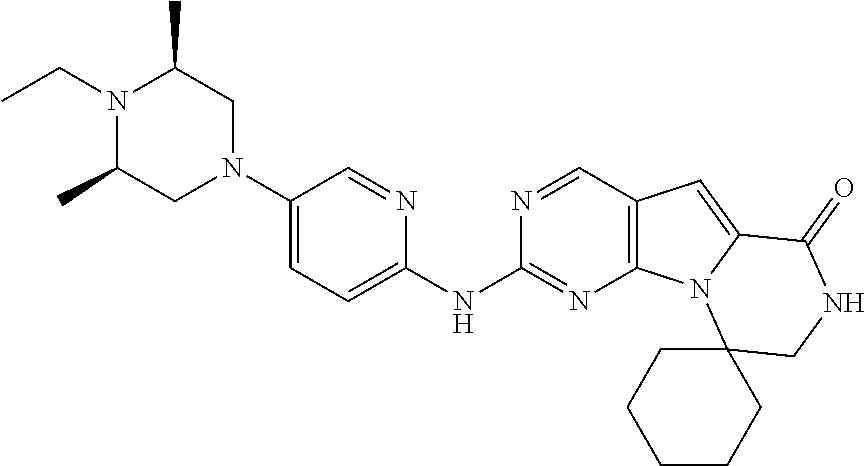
N1(C2=CC=C(NC3=NC4=C(C=N3)C=C3N4C4(CNC3=O)CCCCC4)N=C2)CC(C)N(CC)C(C)C1
